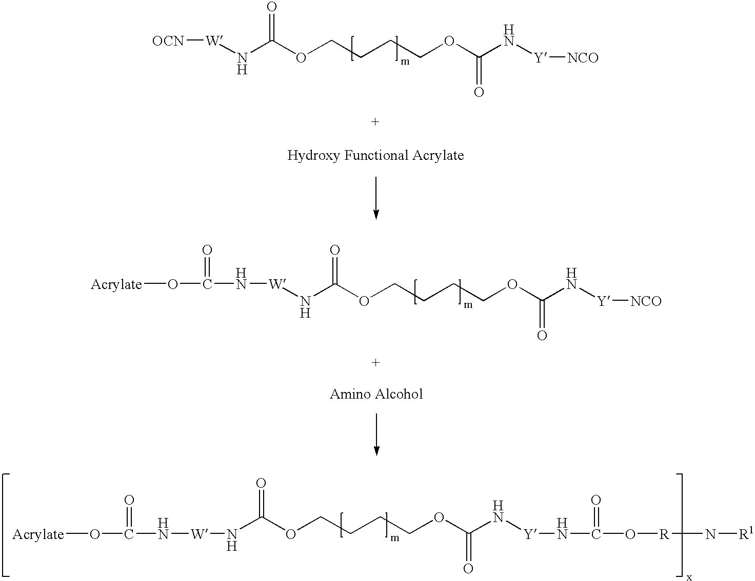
[OCN][W]NC(OCCCCOC(N[Y][NCO])=O)=O.N([W]NC(OCCCCOC(N[Y][NCO])=O)=O)C(O[Acrylate])=O.N([W]NC(OCCCCOC(N[Y]NC(O[R]N[R1])=O)=O)=O)C(O[Acrylate])=O
